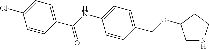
C1NCCC1OCC1=CC=C(NC(C2=CC=C(Cl)C=C2)=O)C=C1
